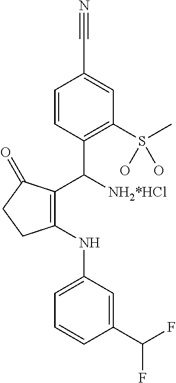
C1=CC(C([NH2*HCl])C2=C(NC3=CC=CC(C(F)F)=C3)CCC2=O)=C(S(C)(O)O)C=C1C#N
